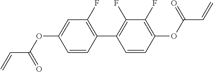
C=CC(=O)OC1=CC(F)=C(C2=C(F)C(F)=C(OC(C=C)=O)C=C2)C=C1
